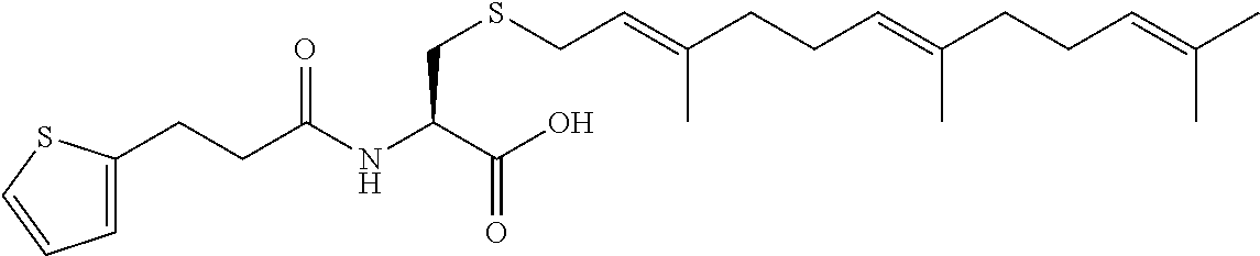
C(C(NC(C(O)=O)CSCC=C(CCC=C(CCC=C(C)C)C)C)=O)CC1=CC=CS1
